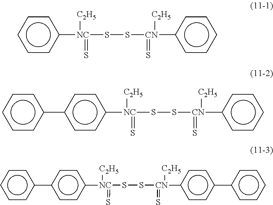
c1([NC](SS[CN](c2ccccc2)([C2H5])=S)([C2H5])=S)ccccc1.c1([NC](SS[CN](c2ccccc2)([C2H5])=S)([C2H5])=S)ccc(-c2ccccc2)cc1.c1([NC](SS[CN](c2ccc(-c3ccccc3)cc2)([C2H5])=S)([C2H5])=S)ccc(-c2ccccc2)cc1
